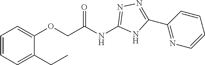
C1(OCC(NC2=NN=C(C3=NC=CC=C3)N2)=O)=CC=CC=C1CC
